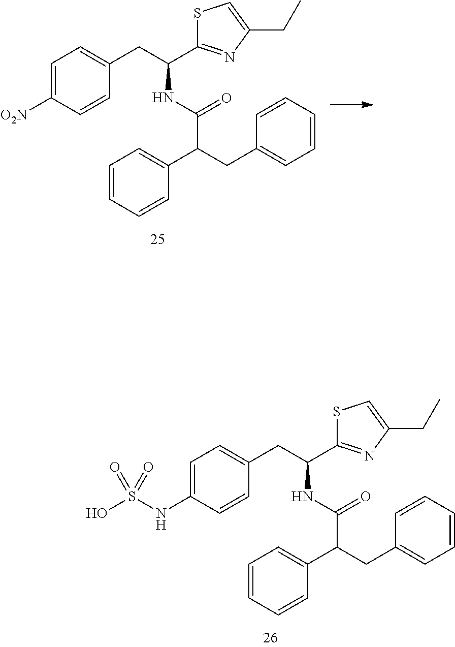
C1=C(NS(O)(=O)=O)C=CC(CC(NC(C(CC2=CC=CC=C2)C2=CC=CC=C2)=O)C2=NC(CC)=CS2)=C1.C1=C([O2N])C=CC(CC(NC(C(CC2=CC=CC=C2)C2=CC=CC=C2)=O)C2=NC(CC)=CS2)=C1
